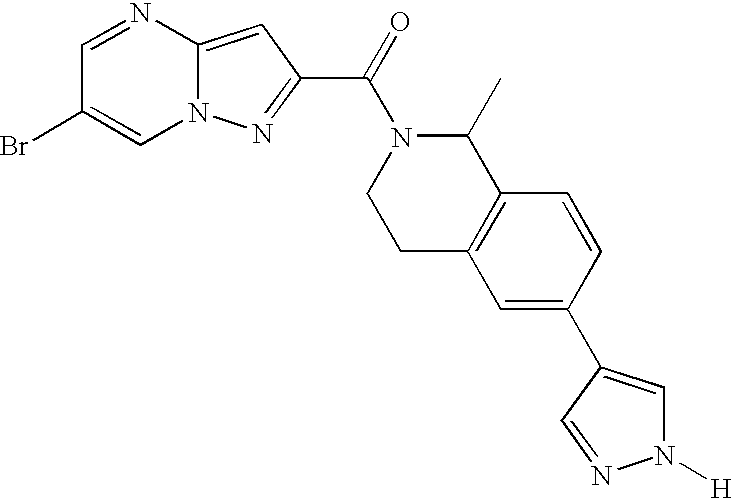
C1=NC2=CC(C(=O)N3CCC4=C(C3C)C=CC(C3=CN([H])N=C3)=C4)=NN2C=C1Br
